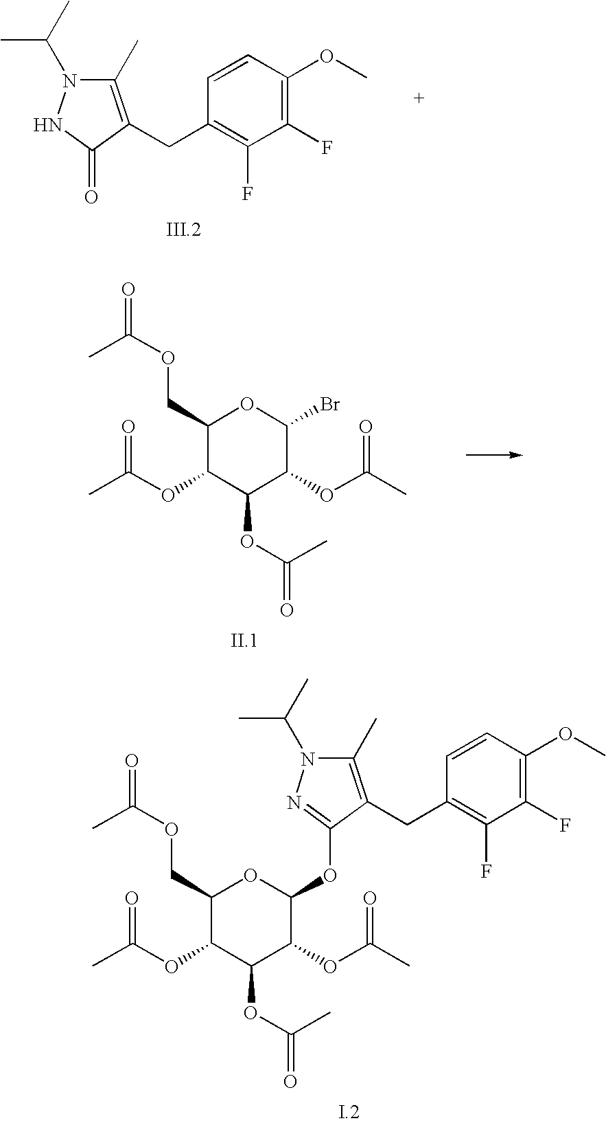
C1(C)=C(CC2=C(F)C(F)=C(OC)C=C2)C(=O)NN1C(C)C.C1(COC(=O)C)C(OC(C)=O)C(OC(=O)C)C(OC(C)=O)C(Br)O1.C1(COC(=O)C)C(OC(C)=O)C(OC(=O)C)C(OC(C)=O)C(OC2=NN(C(C)C)C(C)=C2CC2=C(F)C(F)=C(OC)C=C2)O1
